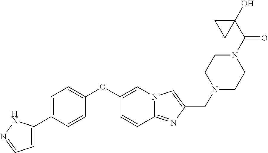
C1=C(C2=CC=C(OC3=CN4C(=NC(CN5CCN(C(C6(O)CC6)=O)CC5)=C4)C=C3)C=C2)NN=C1
